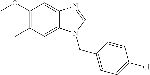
C1(OC)=C(C)C=C2C(=C1)N=CN2CC1=CC=C(Cl)C=C1
